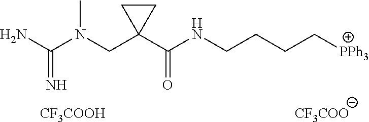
N(CC1(C(NCCCC[PPh3])=O)CC1)(C(N)=N)C.[CF3COO].[CF3COOH]
